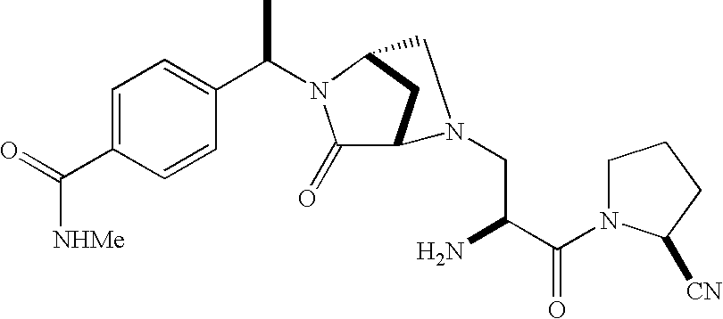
C1=C(C(=O)[NHMe])C=CC(C(N2C(=O)C3CC2CN3CC(C(N2CCCC2[CN])=O)N)C)=C1
